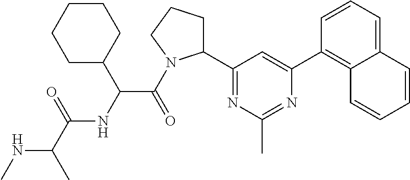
N(C(C)C(=O)NC(C(=O)N1C(C2=NC(C)=NC(C3=C4C(=CC=C3)C=CC=C4)=C2)CCC1)C1CCCCC1)C
